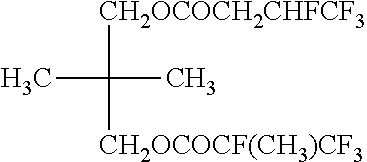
[CH2OCOCH2CHFCF3]C([CH2OCOCF(CH3)CF3])(C)C
